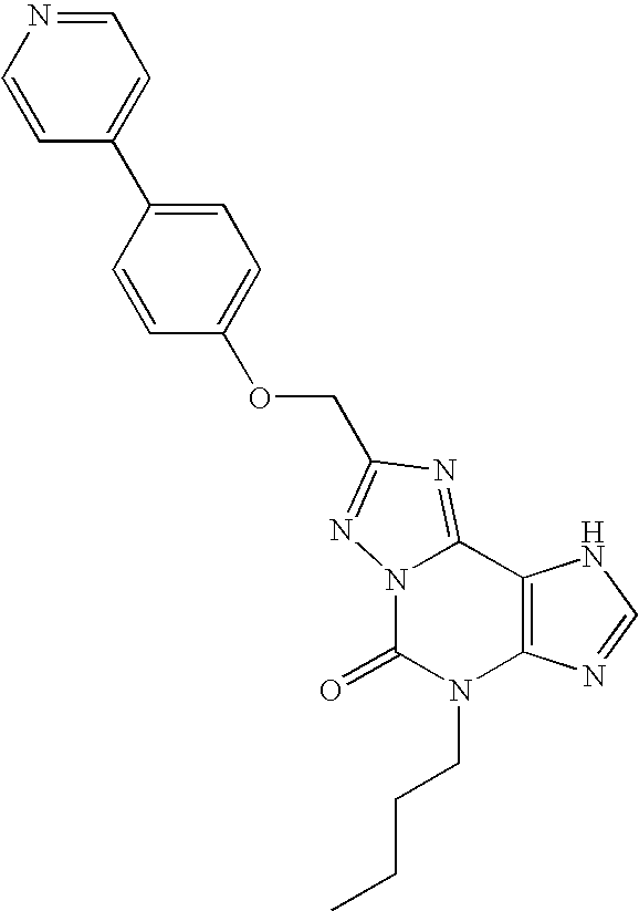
N12C(=NC(COC3=CC=C(C4=CC=NC=C4)C=C3)=N1)C1=C(N(CCCC)C2=O)N=CN1
